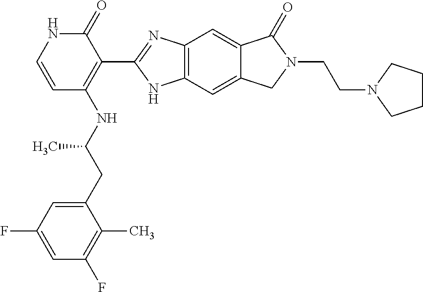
C1=C(CC(NC2=C(C3=NC4=C(N3)C=C3C(=C4)C(=O)N(CCN4CCCC4)C3)C(=O)NC=C2)C)C(C)=C(F)C=C1F
